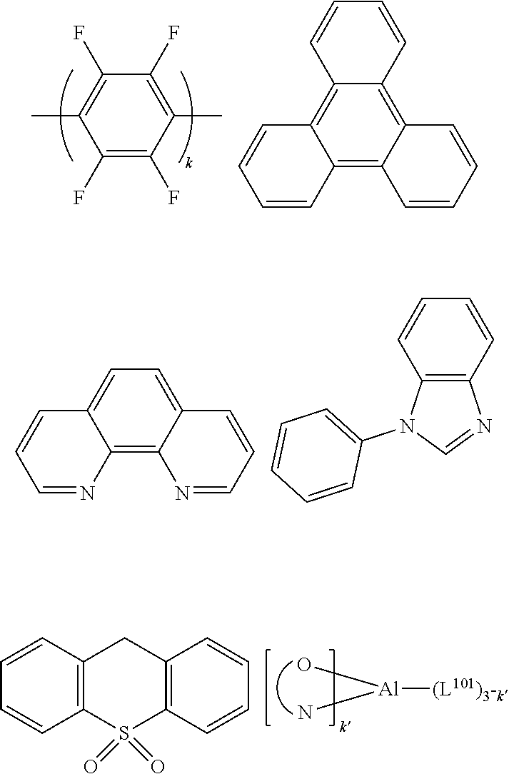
C1(F)=C(C)C(F)=C(F)C(C)=C1F.C12=C3C(=C4C(=C1C=CC=C2)C=CC=C4)C=CC=C3.C12=C3C(=CC=C1C=CC=N2)C=CC=N3.C12=C(N(C3=CC=CC=C3)C=N1)C=CC=C2.O[Al](N)[(L101)3-k].C12=C(S(=O)(=O)C3=C(C1)C=CC=C3)C=CC=C2
